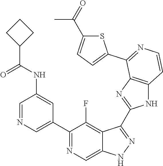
C1=NC=C(C2=NC=C3C(=C2F)C(C2=NC4=C(N2)C=CN=C4C2=CC=C(C(=O)C)S2)=NN3)C=C1NC(C1CCC1)=O
